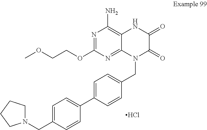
Cl.N1=C(OCCOC)N=C2C(=C1N)NC(=O)C(=O)N2CC1=CC=C(C2=CC=C(CN3CCCC3)C=C2)C=C1
